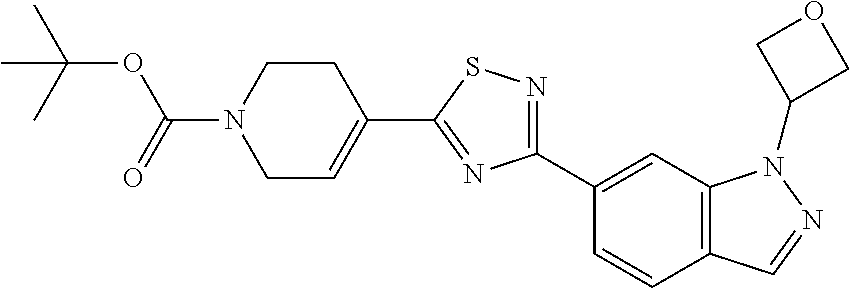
C(N1CC=C(C2=NC(C3=CC4=C(C=C3)C=NN4C3COC3)=NS2)CC1)(=O)OC(C)(C)C
